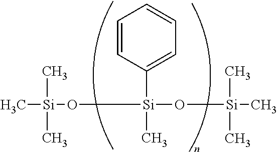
C[Si](C)(C)O[Si](O[Si](C)(C)C)(C1=CC=CC=C1)C
